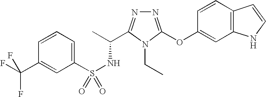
N1=C(OC2=CC3=C(C=C2)C=CN3)N(CC)C(C(C)NS(=O)(C2=CC=CC(C(F)(F)F)=C2)=O)=N1
